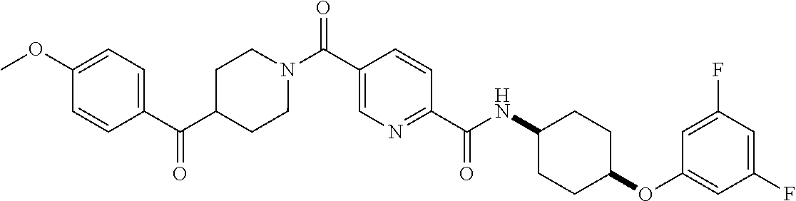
N(C(C1=NC=C(C(=O)N2CCC(C(C3=CC=C(OC)C=C3)=O)CC2)C=C1)=O)C1CCC(OC2=CC(F)=CC(F)=C2)CC1
